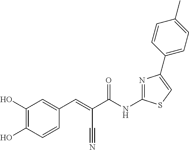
C(C(NC1=NC(C2=CC=C(C)C=C2)=CS1)=O)(C#N)=CC1=CC(O)=C(O)C=C1
